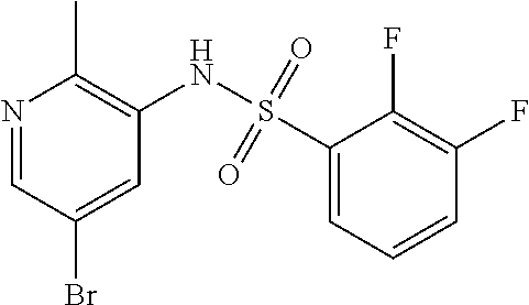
N1=CC(Br)=CC(NS(C2=CC=CC(F)=C2F)(=O)=O)=C1C
